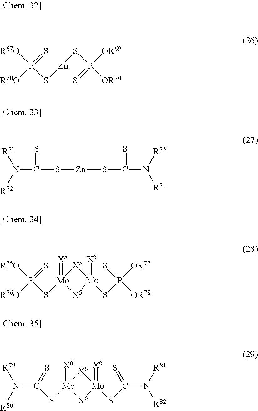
[R67O]P(S[Zn]SP([OR70])([OR69])=S)(=S)[R68O].N(C(S[Zn]SC(N([R73])[R74])=S)=S)([R72])[R71].[R75O]P(S[Mo]1(=[X5])[X5][Mo](SP([OR77])(=S)[OR78])(=[X5])[X5]1)(=S)[R76O].C(S[Mo]1(=[X6])[X6][Mo](SC(=S)N([R81])[R82])(=[X6])[X6]1)(=S)N([R80])[R79]
